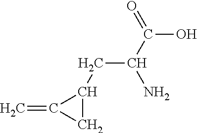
C1C(CC(C(=O)O)N)C1=C
